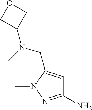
C1(N)=NN(C)C(CN(C2COC2)C)=C1
